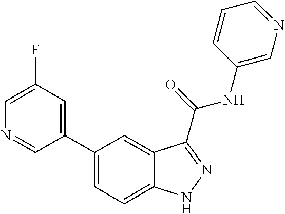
C1(F)=CN=CC(C2=CC=C3C(=C2)C(C(NC2=CN=CC=C2)=O)=NN3)=C1
